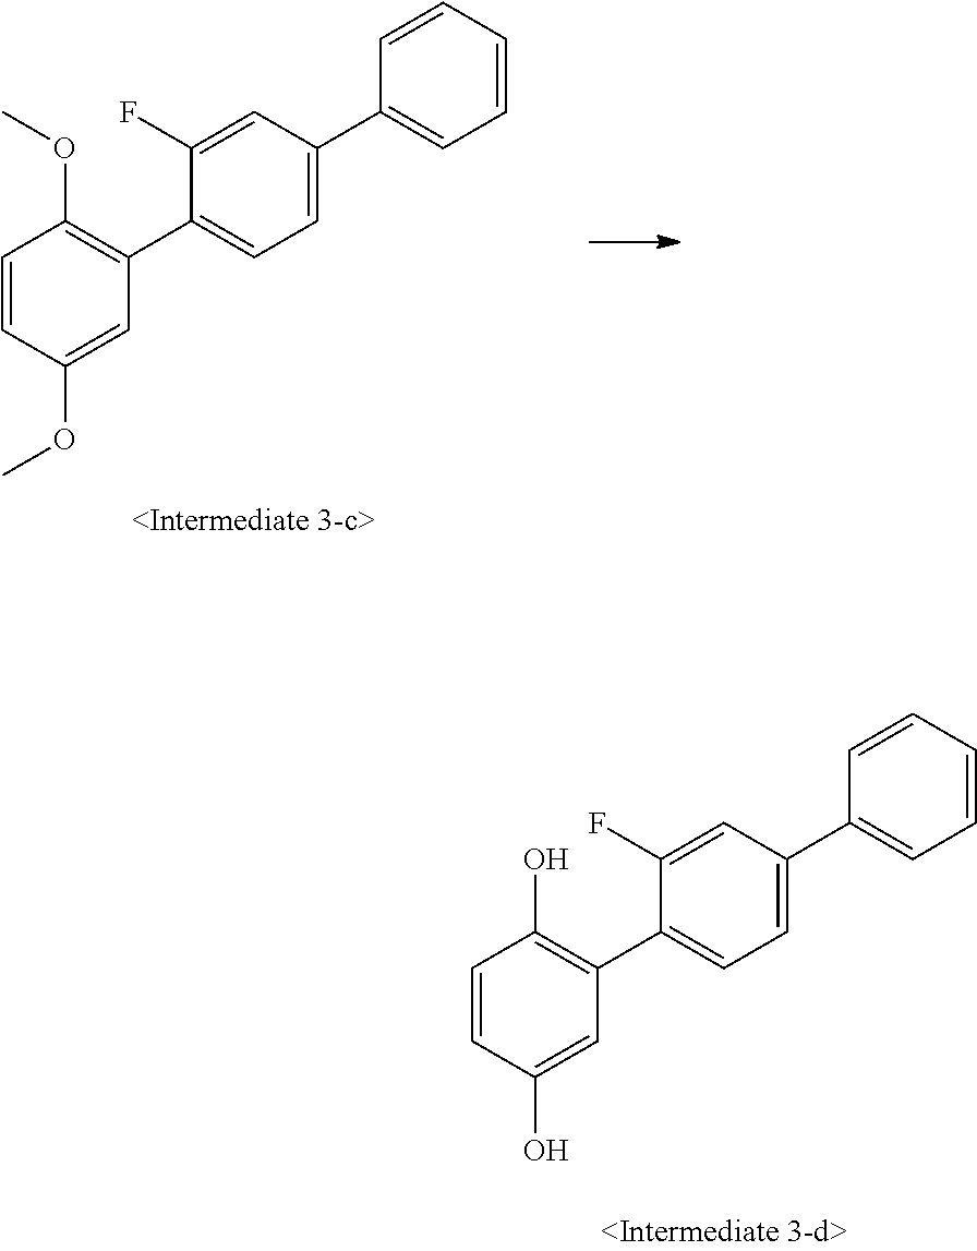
C1=CC(O)=CC(C2=CC=C(C3=CC=CC=C3)C=C2F)=C1O.C1=CC(OC)=CC(C2=CC=C(C3=CC=CC=C3)C=C2F)=C1OC
